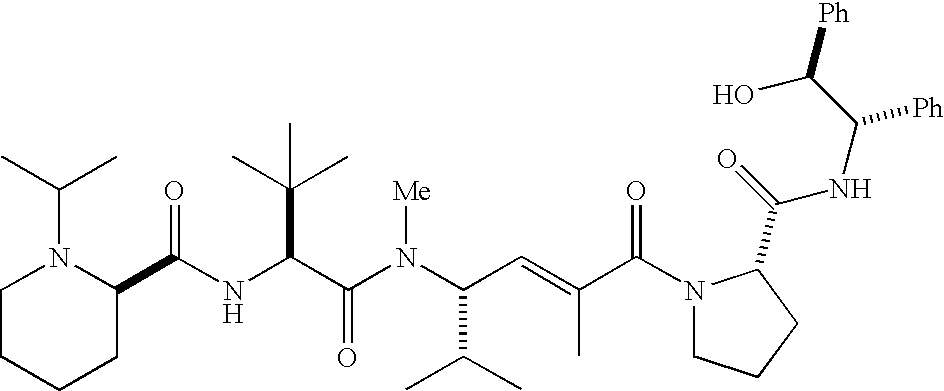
N(C(C(N(C(C(C)C)C=C(C)C(N1CCCC1C(=O)NC(C([Ph])O)[Ph])=O)[Me])=O)C(C)(C)C)C(C1N(C(C)C)CCCC1)=O
